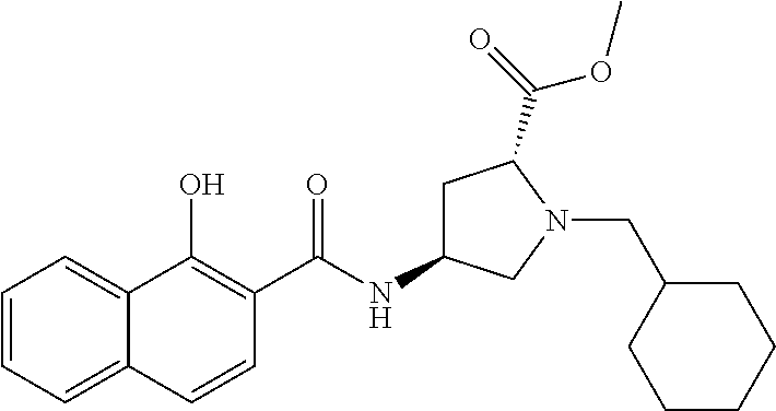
C1=CC=C2C(=C1)C(O)=C(C(NC1CC(C(=O)OC)N(CC3CCCCC3)C1)=O)C=C2
